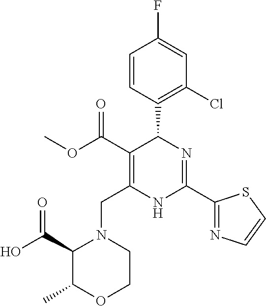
C1=CC(C2C(C(=O)OC)=C(CN3C(C(O)=O)C(C)OCC3)NC(C3=NC=CS3)=N2)=C(Cl)C=C1F
